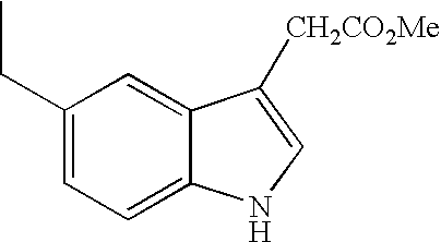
C1(CC)=CC=C2C(=C1)C([CH2CO2Me])=CN2
